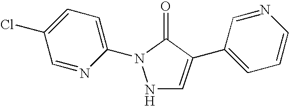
N1C=C(C2=CC=CN=C2)C(=O)N1C1=CC=C(Cl)C=N1
